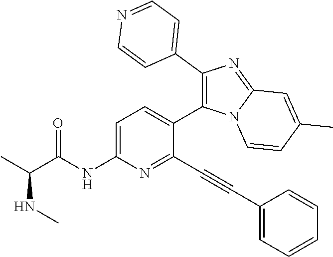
C1=C(NC(C(C)NC)=O)N=C(C#CC2=CC=CC=C2)C(C2=C(C3=CC=NC=C3)N=C3N2C=CC(C)=C3)=C1
